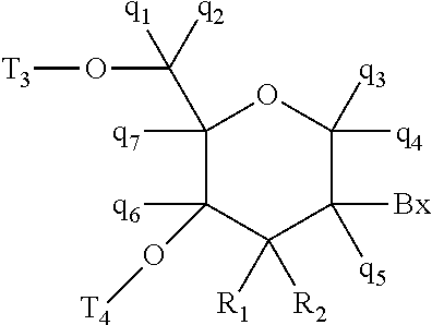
C1([q7])(C(O[T3])([q1])[q2])C(O[T4])([q6])C([R1])([R2])C([Bx])([q5])C([q3])([q4])O1
